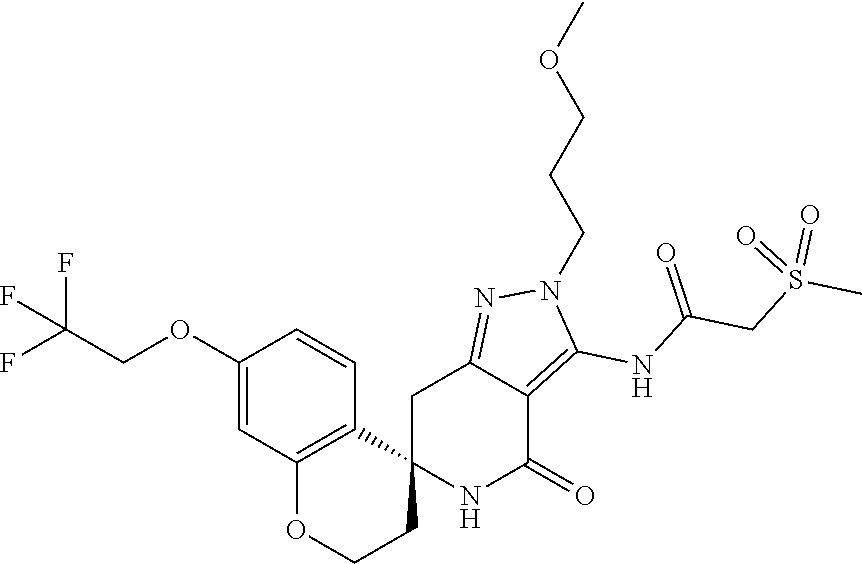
C12(NC(=O)C3=C(NC(CS(C)(=O)=O)=O)N(CCCOC)N=C3C1)CCOC1=C2C=CC(OCC(F)(F)F)=C1
